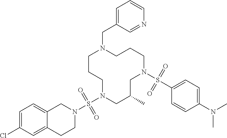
C1CCN(S(N2CC3=CC=C(Cl)C=C3CC2)(=O)=O)CC(C)CN(S(C2=CC=C(N(C)C)C=C2)(=O)=O)CCCN1CC1=CC=CN=C1
